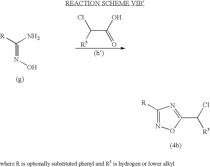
N(=C([R])N)O.C(C(O)=O)([R5])Cl.C1([R])=NOC(C(Cl)[R5])=N1
